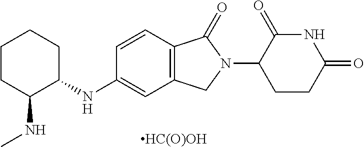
C1CC(NC)C(NC2=CC3=C(C=C2)C(=O)N(C2CCC(=O)NC2=O)C3)CC1.[HC(O)OH]
